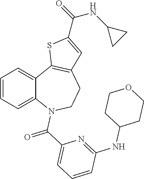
C1=CC=C2C(=C1)C1=C(CCN2C(C2=CC=CC(NC3CCOCC3)=N2)=O)C=C(C(=O)NC2CC2)S1
